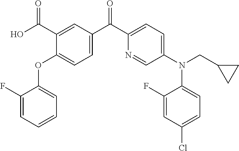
C1=C(F)C(OC2=CC=C(C(C3=CC=C(N(C4=CC=C(Cl)C=C4F)CC4CC4)C=N3)=O)C=C2C(O)=O)=CC=C1
